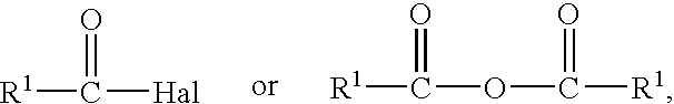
[R1]C([Hal])=O.[R1]C(OC([R1])=O)=O
